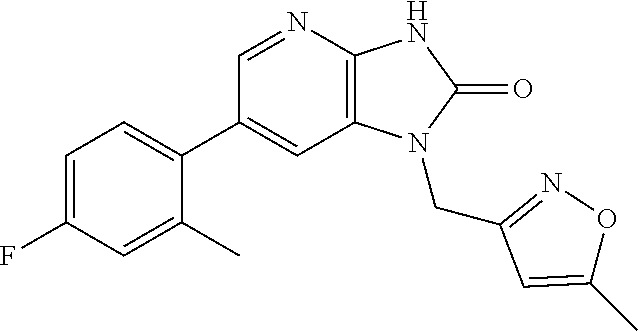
C1(C2=CC=C(F)C=C2C)=CC2=C(N=C1)NC(=O)N2CC1=NOC(C)=C1
